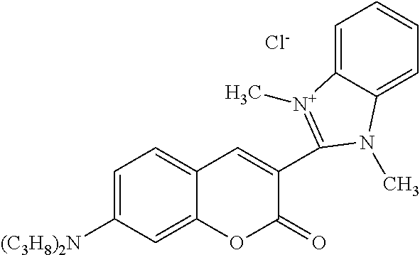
C1=C([(C3H8)2N])C=C2C(=C1)C=C(C1=[N+](C)C3=CC=CC=C3N1C)C(=O)O2.[Cl-]
